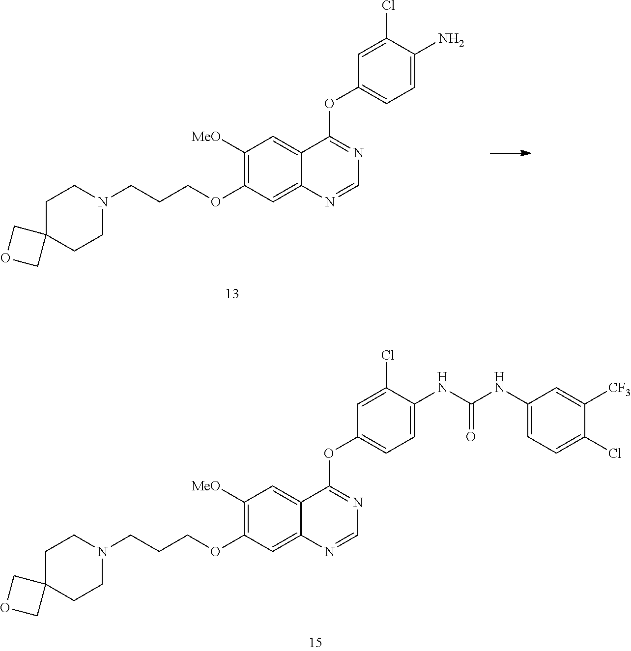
C1([MeO])=C(OCCCN2CCC3(CC2)COC3)C=C2C(=C1)C(OC1=CC=C(N)C(Cl)=C1)=NC=N2.C1([MeO])=C(OCCCN2CCC3(CC2)COC3)C=C2C(=C1)C(OC1=CC=C(NC(NC3=CC=C(Cl)C([CF3])=C3)=O)C(Cl)=C1)=NC=N2
